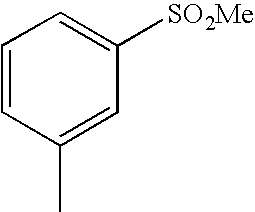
C1=CC=C([SO2Me])C=C1C
